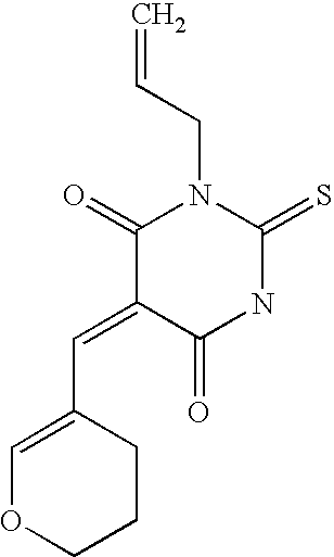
O=C1C(=CC2=COCCC2)C(=O)NC(=S)N1CC=C
